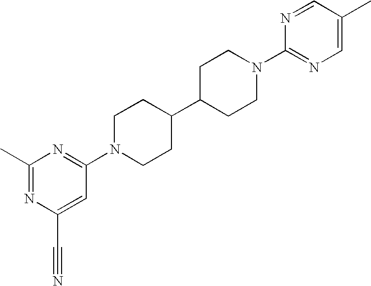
C1C(C2CCN(C3=NC(C)=NC(C#N)=C3)CC2)CCN(C2=NC=C(C)C=N2)C1
